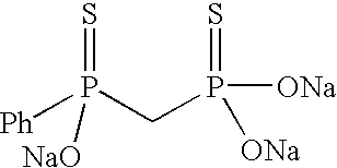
C(P(=S)([ONa])[ONa])P(=S)([NaO])[Ph]
